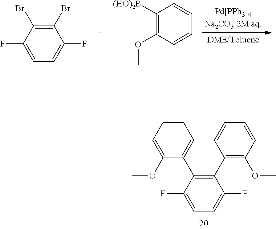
C1(C2=C(OC)C=CC=C2)=C(C2=CC=CC=C2OC)C(F)=CC=C1F.C1(Br)=C(Br)C(F)=CC=C1F.C1([(HO)2B])=C(OC)C=CC=C1
